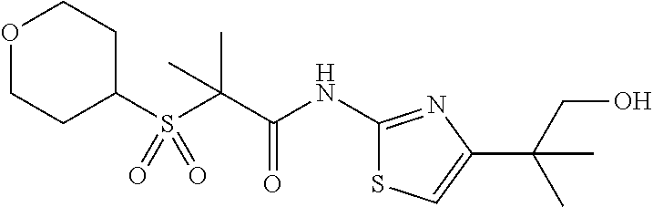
C(C(=O)NC1=NC(C(CO)(C)C)=CS1)(C)(C)S(C1CCOCC1)(=O)=O
